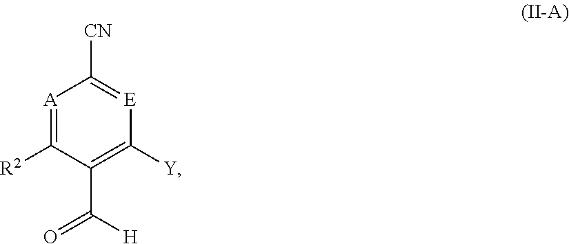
[A]1=C([R2])C(C([H])=O)=C([Y])[E]=C1[CN]
